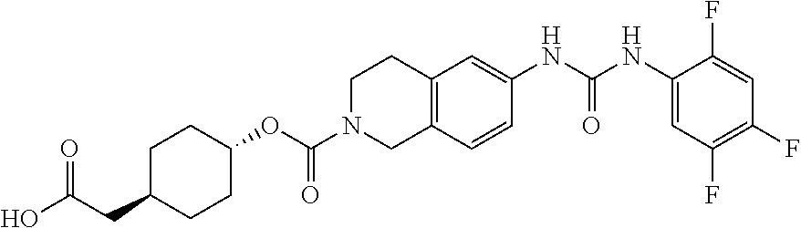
N(C1=CC2=C(C=C1)CN(C(OC1CCC(CC(=O)O)CC1)=O)CC2)C(NC1=CC(F)=C(F)C=C1F)=O
